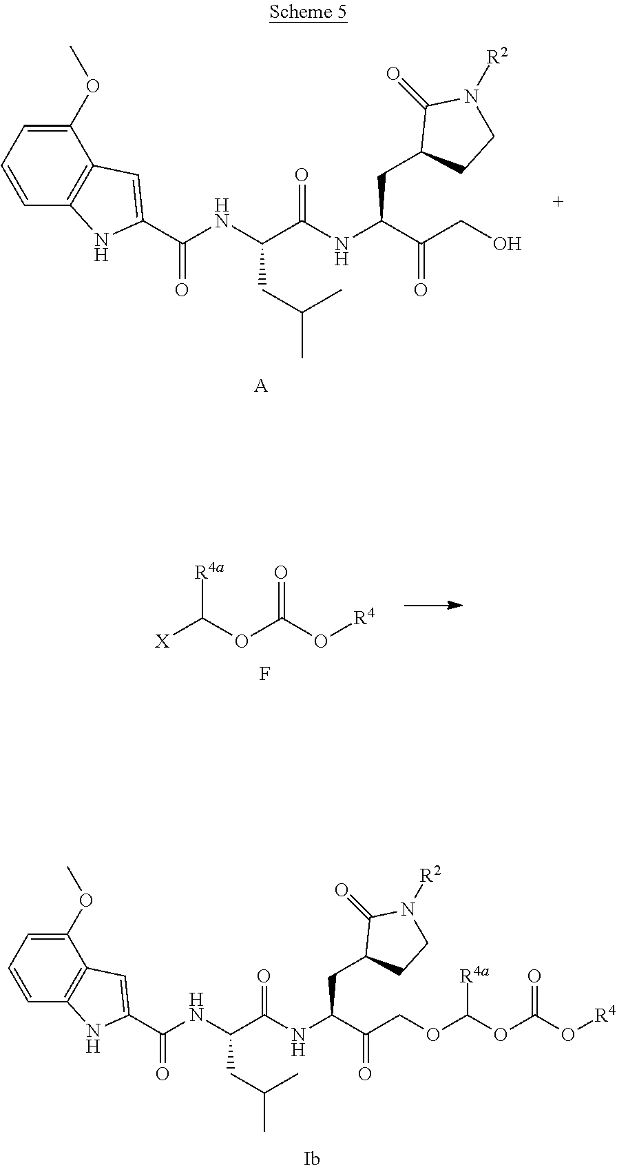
C1(OC)=CC=CC2=C1C=C(C(NC(C(NC(C(CO)=O)CC1CCN([R2])C1=O)=O)CC(C)C)=O)N2.[A].[Ib].C1(OC)=CC=CC2=C1C=C(C(NC(C(NC(C(COC([R4a])OC(=O)O[R4])=O)CC1CCN([R2])C1=O)=O)CC(C)C)=O)N2.F.O(C(=O)O[R4])C([X])[R4a]
